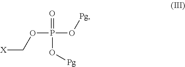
O(P(=O)(O[Pg])O[Pg])C[X]
